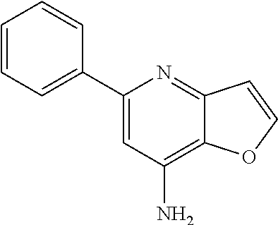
C1(C2=CC(N)=C3C(=N2)C=CO3)=CC=CC=C1
